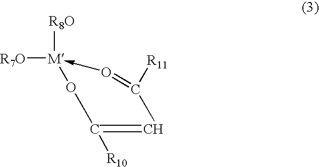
C1([R10])=CC([R11])=O->[M]([R8O])([R7O])O1
